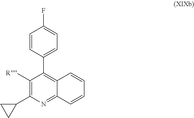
C1=CC(C2=C3C(=NC(C4CC4)=C2[R])C=CC=C3)=CC=C1F
